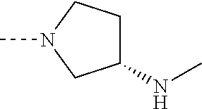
C1(NC)CCN(C)C1
